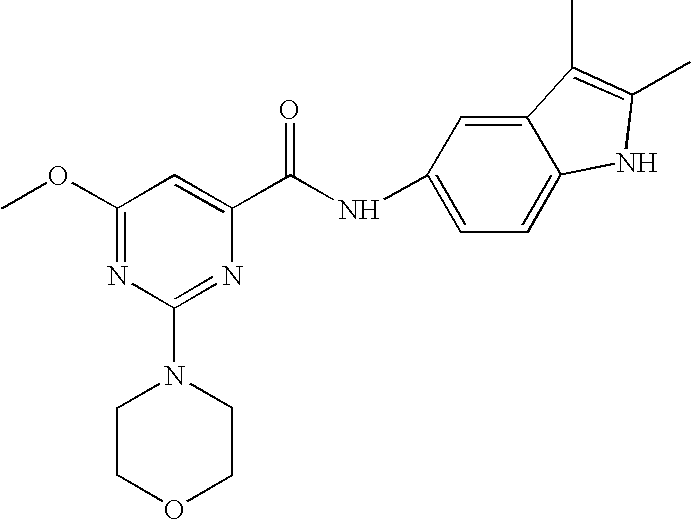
O(C1=NC(N2CCOCC2)=NC(C(NC2=CC=C3C(=C2)C(C)=C(C)N3)=O)=C1)C
